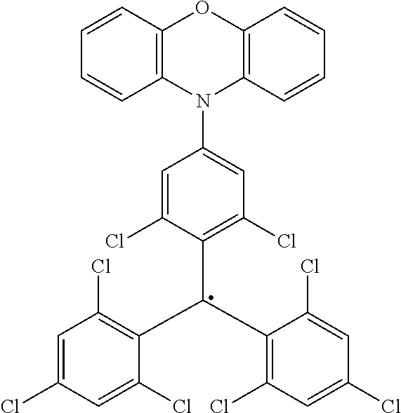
N1(C2=CC(Cl)=C(C(C3=C(Cl)C=C(Cl)C=C3Cl)C3=C(Cl)C=C(Cl)C=C3Cl)C(Cl)=C2)C2=C(OC3=C1C=CC=C3)C=CC=C2
